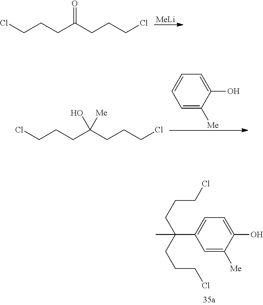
C1=C(O)C([Me])=CC(C(C)(CCCCl)CCCCl)=C1.[MeLi].ClCCCC(CCCCl)=O.C1=C(O)C([Me])=CC=C1.ClCCCC(CCCCl)(O)[Me]
